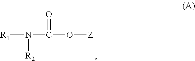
[R1]N([R2])C(=O)O[Z]
